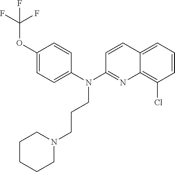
C1(OC(F)(F)F)=CC=C(N(C2=NC3=C(Cl)C=CC=C3C=C2)CCCN2CCCCC2)C=C1
